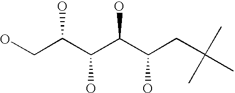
C(CC(C(C(C(CO)O)O)O)O)(C)(C)C
